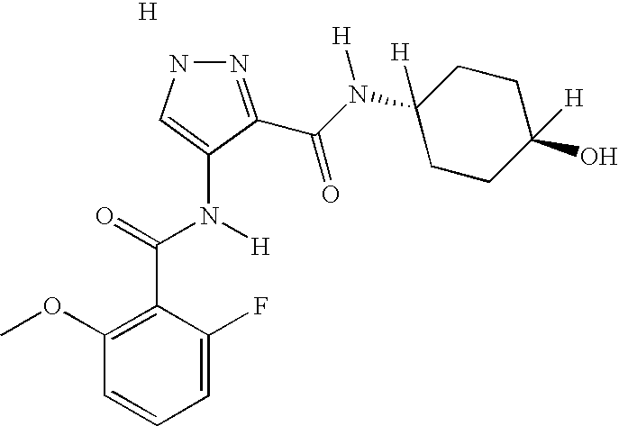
C1=C(F)C(C(=O)N([H])C2=CNN=C2C(N(C2([H])CCC(O)([H])CC2)[H])=O)=C(OC)C=C1.[H]
